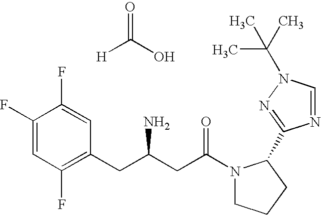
[H]C(O)=O.C1(F)=CC(F)=C(CC(CC(N2CCCC2C2=NN(C(C)(C)C)C=N2)=O)N)C=C1F
